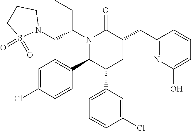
N1(C(CN2CCCS2(=O)=O)CC)C(C2=CC=C(Cl)C=C2)C(C2=CC=CC(Cl)=C2)CC(CC2=NC(O)=CC=C2)C1=O
